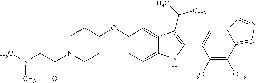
C1(OC2=CC=C3C(=C2)C(C(C)C)=C(C2=CN4C(=NN=C4)C(C)=C2C)N3)CCN(C(CN(C)C)=O)CC1
